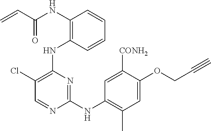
N(C1=C(NC2=C(Cl)C=NC(NC3=C(C)C=C(OCC#C)C([CONH2])=C3)=N2)C=CC=C1)C(C=C)=O
